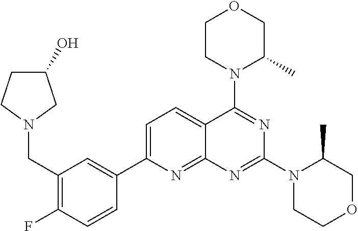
C1(CN2CCC(O)C2)=C(F)C=CC(C2=CC=C3C(=N2)N=C(N2CCOCC2C)N=C3N2C(C)COCC2)=C1
